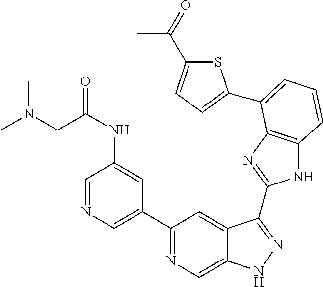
C1(C2=NC=C3C(=C2)C(C2=NC4=C(N2)C=CC=C4C2=CC=C(C(=O)C)S2)=NN3)=CN=CC(NC(=O)CN(C)C)=C1
